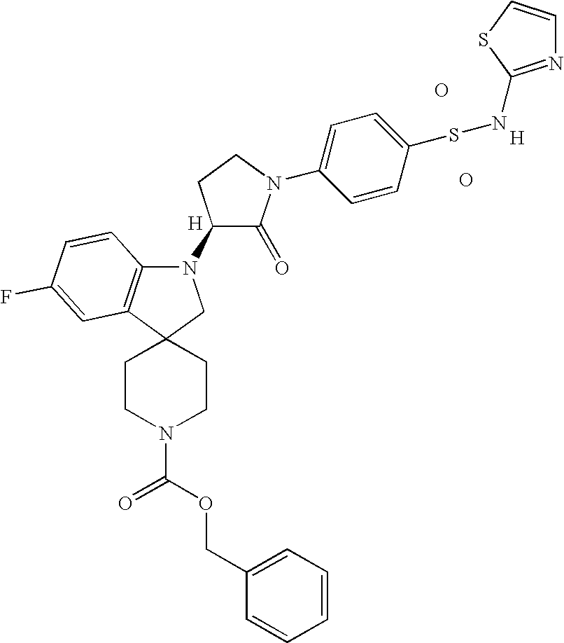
C1=CSC(NSC2=CC=C(N3CCC(N4C5=C(C6(C4)CCN(C(OCC4=CC=CC=C4)=O)CC6)C=C(F)C=C5)C3=O)C=C2)=N1.[H].O.O.[H]
